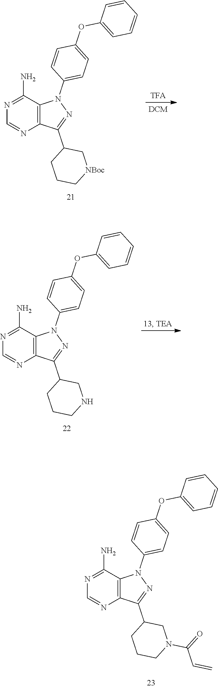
C12=C(C(N)=NC=N1)N(C1=CC=C(OC3=CC=CC=C3)C=C1)N=C2C1CCCN(C(=O)C=C)C1.C12=C(C(N)=NC=N1)N(C1=CC=C(OC3=CC=CC=C3)C=C1)N=C2C1CCC[NBoc]C1.C12=C(C(N)=NC=N1)N(C1=CC=C(OC3=CC=CC=C3)C=C1)N=C2C1CCCNC1
